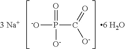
[-O]P(=O)([O-])C(=O)[O-]
